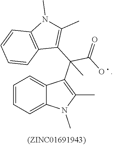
C1=CC=C2C(=C1)C(C(C1=C(C)N(C)C3=C1C=CC=C3)(C(O)=O)C)=C(C)N2C
